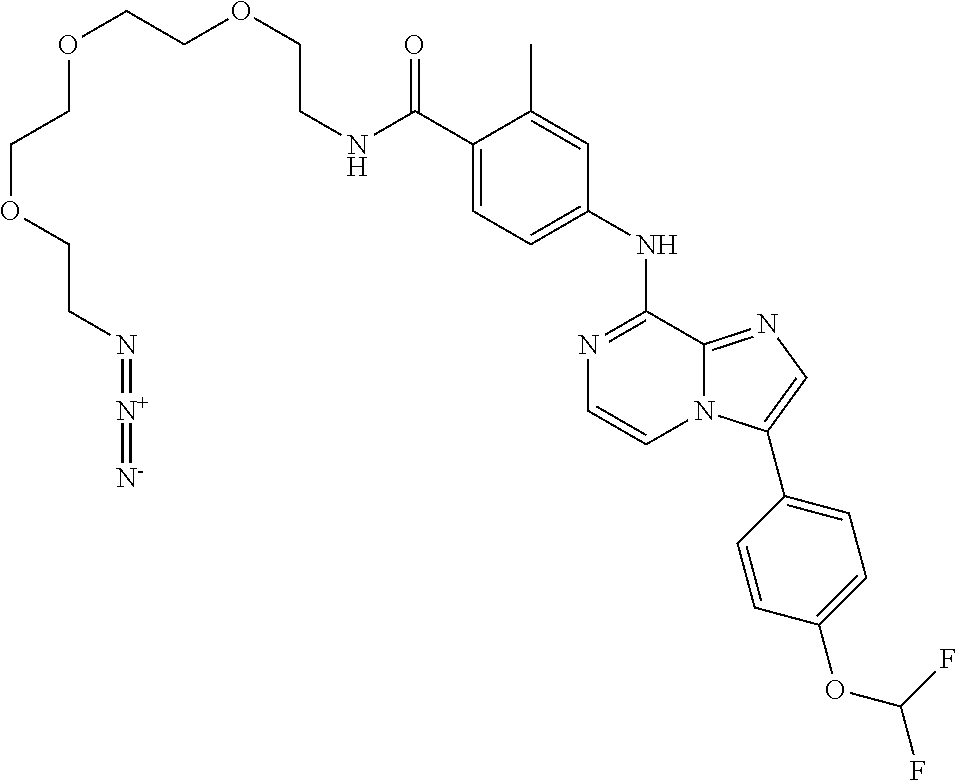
C(C1=CC=C(NC2=NC=CN3C2=NC=C3C2=CC=C(OC(F)F)C=C2)C=C1C)(=O)NCCOCCOCCOCCN=[N+]=[N-]
